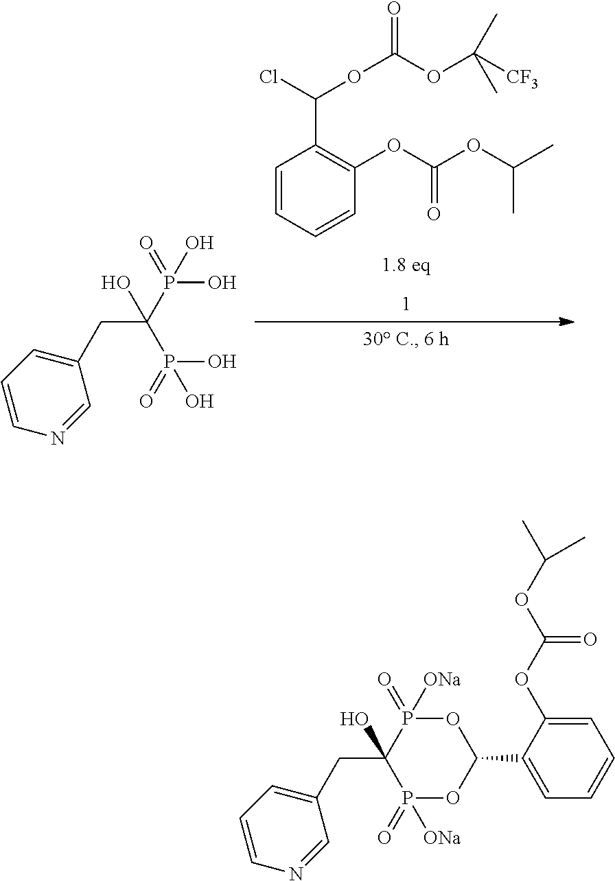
C1=CC=CC(OC(=O)OC(C)C)=C1C(OC(=O)OC([CF3])(C)C)Cl.C1(CC(P(O)(=O)O)(P(O)(=O)O)O)=CC=CN=C1.C1(CC2(O)P(=O)([ONa])OC(C3=CC=CC=C3OC(=O)OC(C)C)OP2(=O)[ONa])=CC=CN=C1
